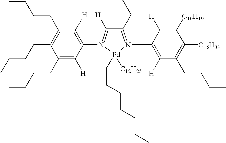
C(C1=C(CCCC)C([H])=C(N2=C([H])C(CC)=N(C3=C([H])C(CCCC)=C([C16H33])C([C10H19])=C3[H])[Pd]2([C12H25])CCCCCCC)C([H])=C1CCCC)CCC
